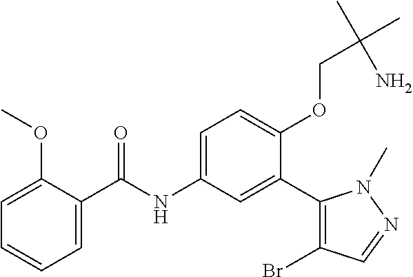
C1=C(OC)C(C(=O)NC2=CC=C(OCC(C)(C)N)C(C3=C(Br)C=NN3C)=C2)=CC=C1
